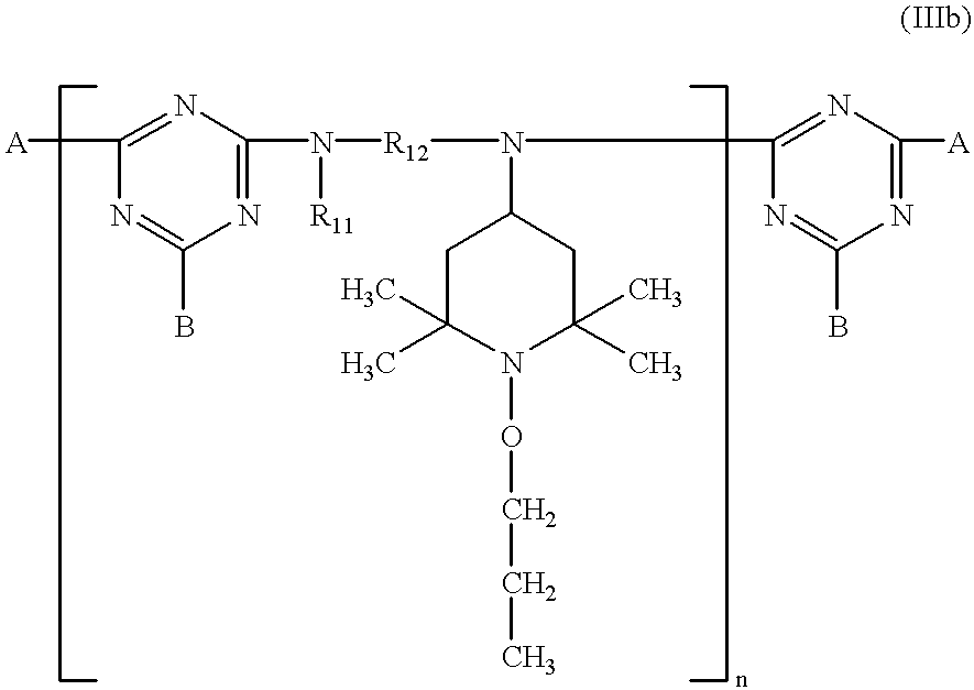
N1=C(N([R11])[R12]N(C2=NC([A])=NC(B)=N2)C2CC(C)(C)N(OCCC)C(C)(C)C2)N=C([A])N=C1B
